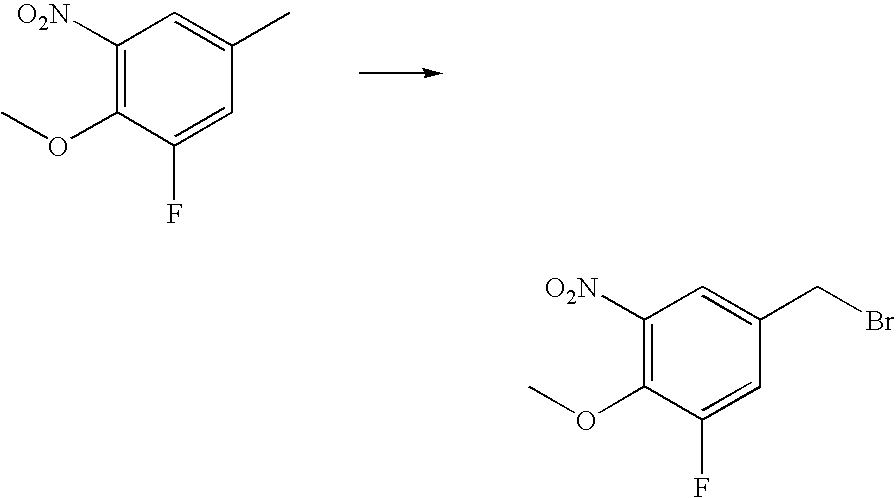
C1([O2N])=C(OC)C(F)=CC(C)=C1.C1([O2N])=C(OC)C(F)=CC(CBr)=C1
